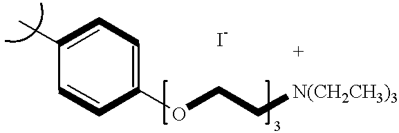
C1(C)=CC=C(OCC[N(CH2CH3)3])C=C1
